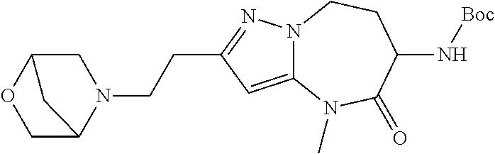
C12=CC(CCN3CC4OCC3C4)=NN1CCC(N[Boc])C(=O)N2C
